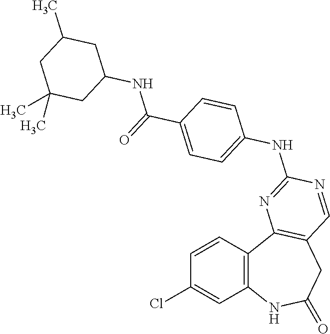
C1=CC2=C(C=C1Cl)NC(=O)CC1=C2N=C(NC2=CC=C(C(=O)NC3CC(C)CC(C)(C)C3)C=C2)N=C1
